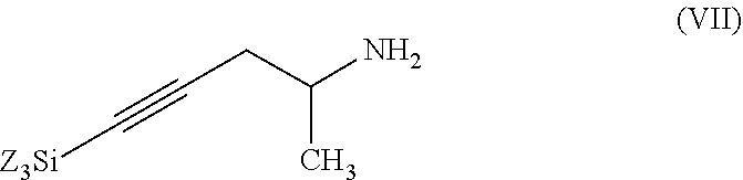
NC(CC#C[Z3Si])C
